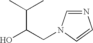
C(C(O)CN1C=NC=C1)(C)C
